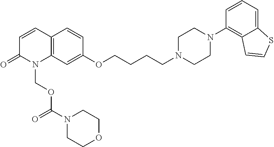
C12=C(C=C(OCCCCN3CCN(C4=C5C(=CC=C4)SC=C5)CC3)C=C1)N(COC(N1CCOCC1)=O)C(=O)C=C2
